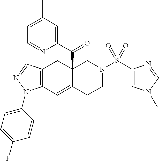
C12=C(C=NN1C1=CC=C(F)C=C1)CC1(C(=O)C3=CC(C)=CC=N3)C(=C2)CCN(S(C2=CN(C)C=N2)(=O)=O)C1
